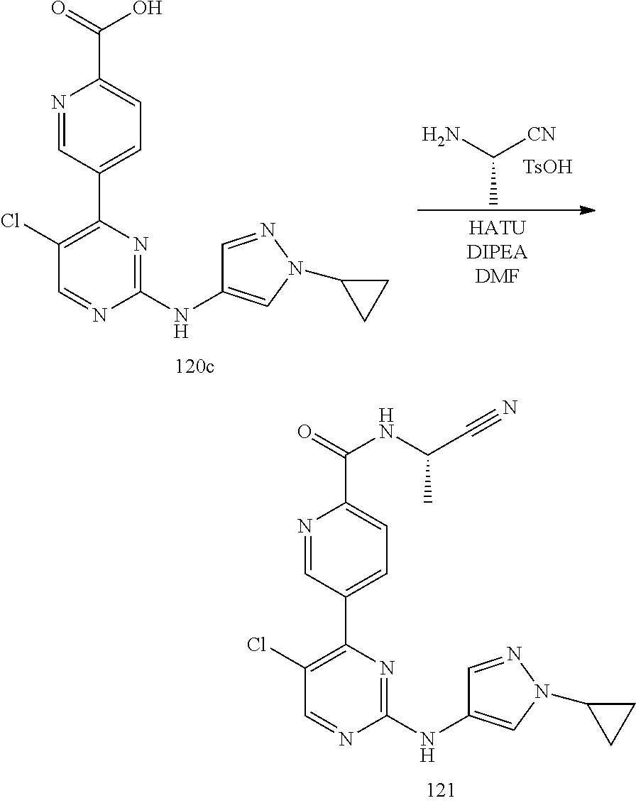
C1(Cl)=C(C2=CC=C(C(=O)NC(C#N)C)N=C2)N=C(NC2=CN(C3CC3)N=C2)N=C1.NC([CN])C.[TsOH].C1(Cl)=C(C2=CC=C(C(=O)O)N=C2)N=C(NC2=CN(C3CC3)N=C2)N=C1
